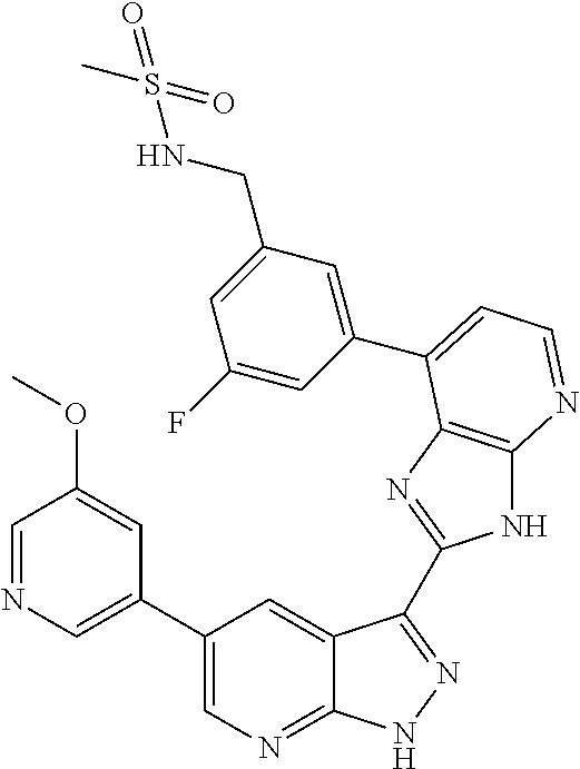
C1(C2=CN=CC(OC)=C2)=CN=C2C(=C1)C(C1=NC3=C(N1)N=CC=C3C1=CC(CNS(C)(=O)=O)=CC(F)=C1)=NN2
